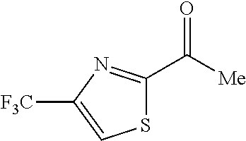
S1C(C([Me])=O)=NC([F3C])=C1
